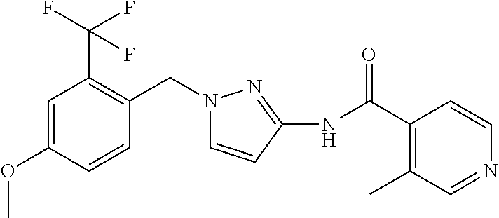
C1=C(OC)C=CC(CN2C=CC(NC(C3=C(C)C=NC=C3)=O)=N2)=C1C(F)(F)F
